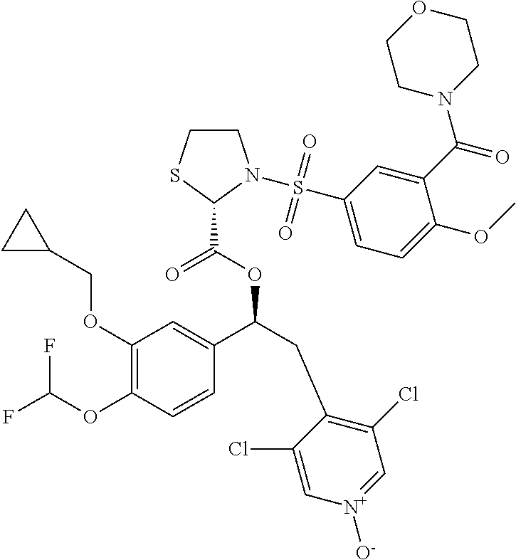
C1(OCC2CC2)=C(OC(F)F)C=CC(C(CC2=C(Cl)C=[N+]([O-])C=C2Cl)OC(=O)C2N(S(C3=CC=C(OC)C(C(=O)N4CCOCC4)=C3)(=O)=O)CCS2)=C1
